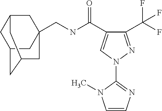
C(NC(=O)C1=CN(C2=NC=CN2C)N=C1C(F)(F)F)C12CC3CC(CC(C1)C3)C2
